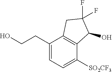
C(C1=CC=C([SO2CF3])C2=C1CC(F)(F)C2O)CO
